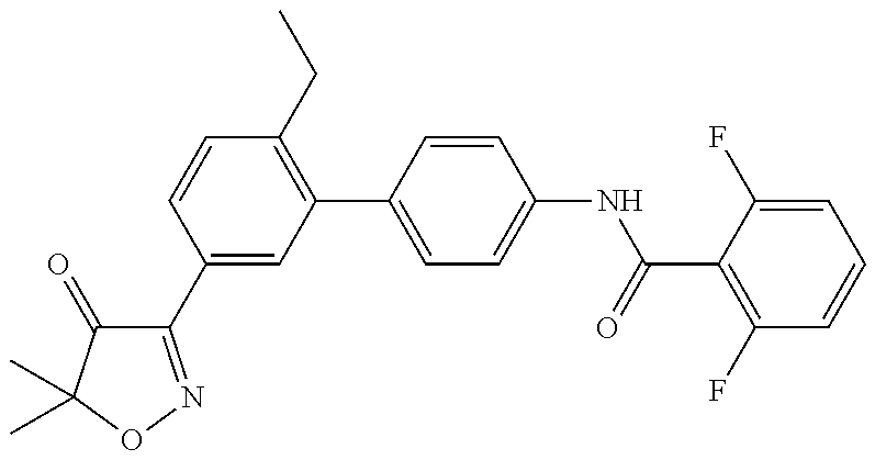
C1(C2=CC(C3=CC=C(NC(=O)C4=C(F)C=CC=C4F)C=C3)=C(CC)C=C2)=NOC(C)(C)C1=O
